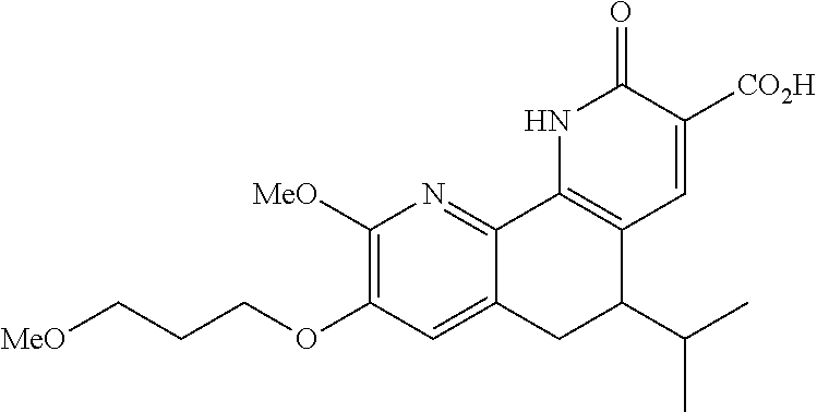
C1([MeO])=C(OCCC[MeO])C=C2C(=N1)C1=C(C(C(C)C)C2)C=C([CO2H])C(=O)N1
